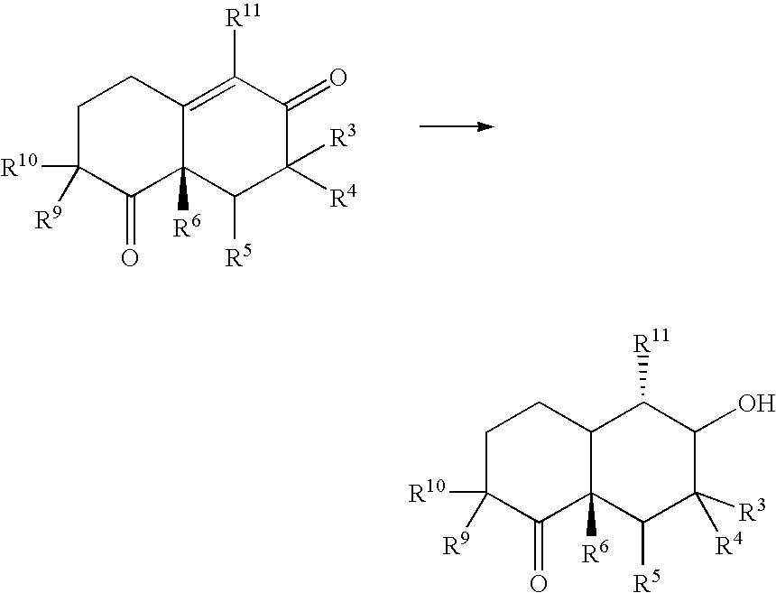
C1C([R9])([R10])C(=O)C2([R6])C(=C([R11])C(=O)C([R4])([R3])C2[R5])C1.C1C([R9])([R10])C(=O)C2([R6])C(C1)C([R11])C(O)C([R4])([R3])C2[R5]
